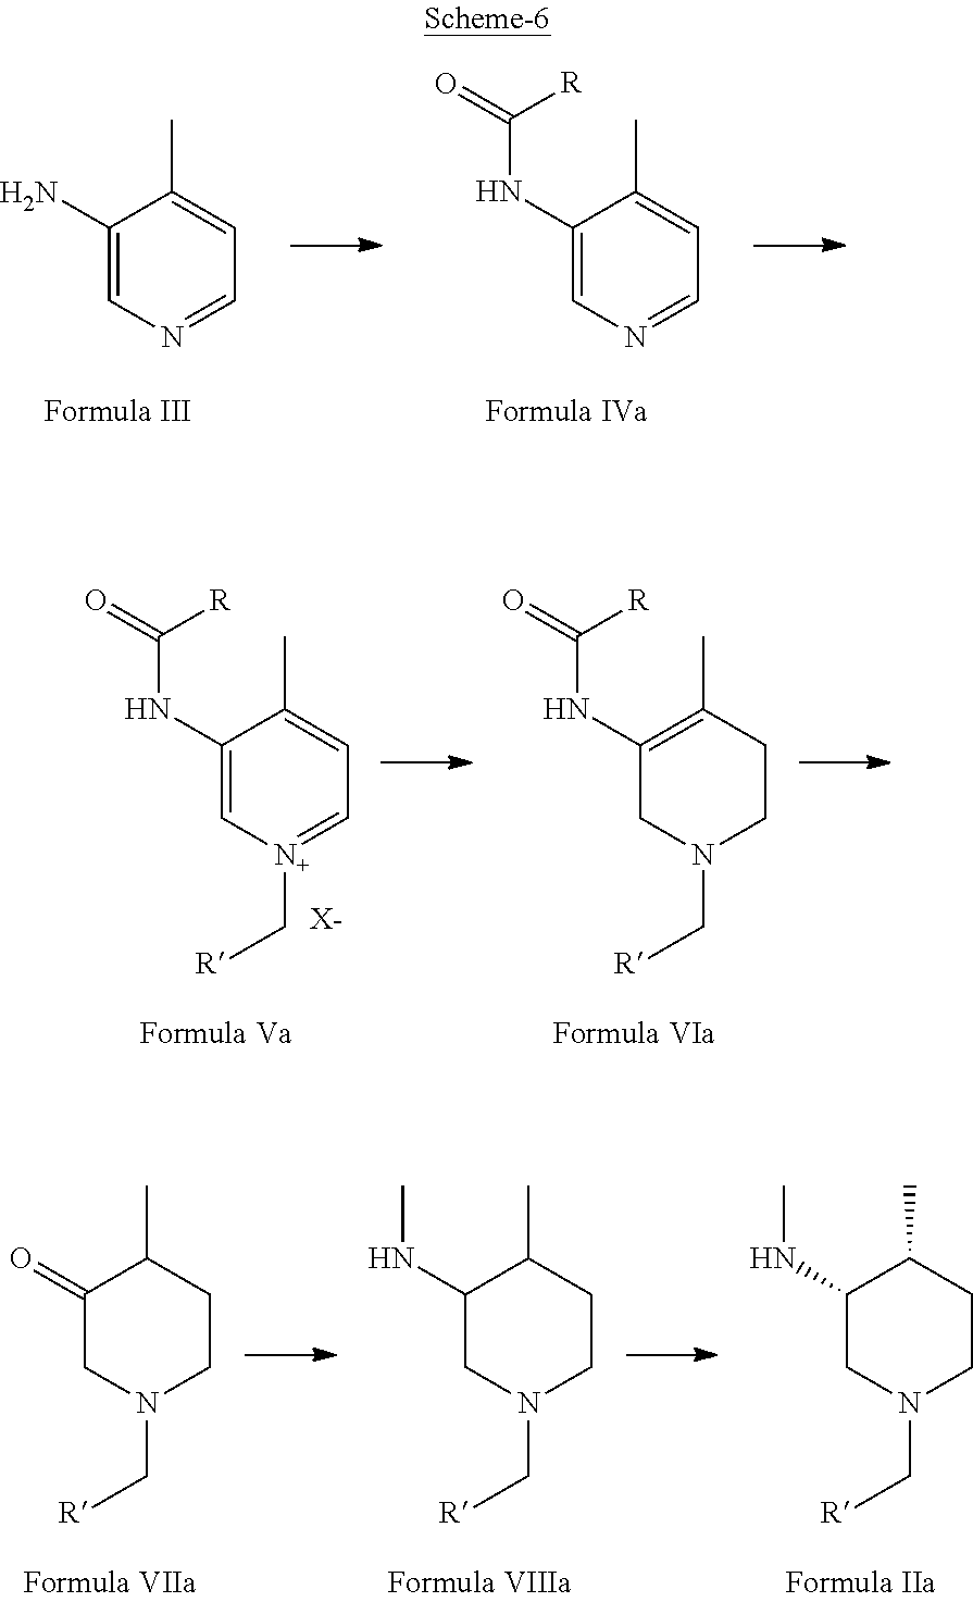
C1(N)=CN=CC=C1C.C1(NC([R])=O)=CN=CC=C1C.C1(NC([R])=O)=C(C)CCN(C[R])C1.C1(NC([R])=O)=C[N+](C[R])=CC=C1C.[X-].C1(=O)CN(C[R])CCC1C.C1(NC)CN(C[R])CCC1C.C1(NC)CN(C[R])CCC1C
